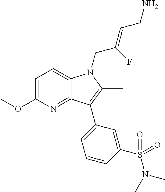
C1=C(OC)N=C2C(=C1)N(CC(=CCN)F)C(C)=C2C1=CC=CC(S(=O)(=O)N(C)C)=C1
